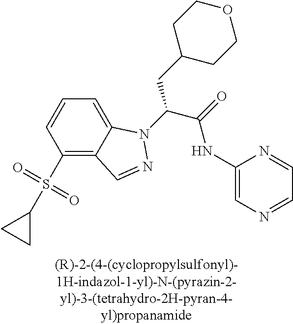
C1(S(=O)(=O)C2CC2)=C2C(=CC=C1)N(C(C(=O)NC1=CN=CC=N1)CC1CCOCC1)N=C2
